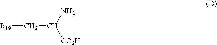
[R19]CC(N)[CO2H]
